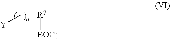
[Y]C[R7][BOC]
